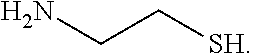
[SH]CCN
